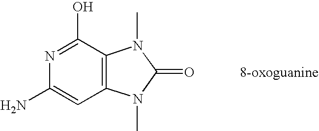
C12=C(C(O)=NC(N)=C1)N(C)C(=O)N2C
